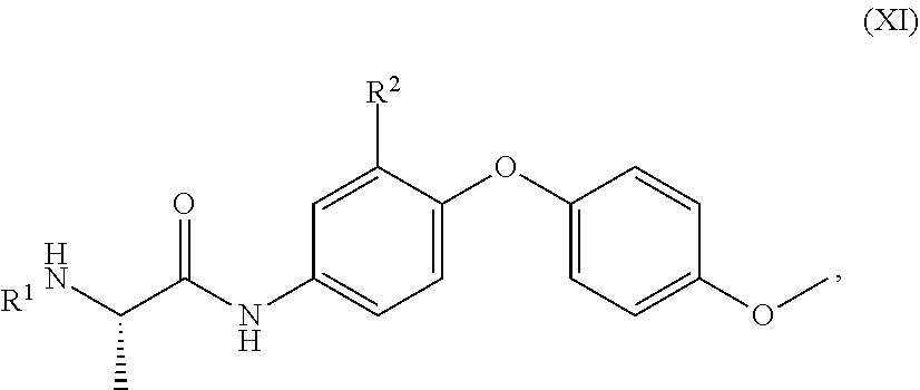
[R1]NC(C(NC1=CC=C(OC2=CC=C(OC)C=C2)C([R2])=C1)=O)C
